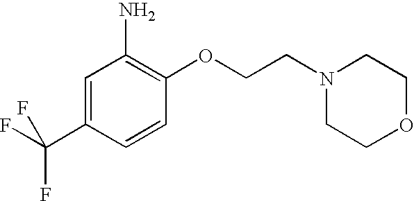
C1=C(C(F)(F)F)C=CC(OCCN2CCOCC2)=C1N
